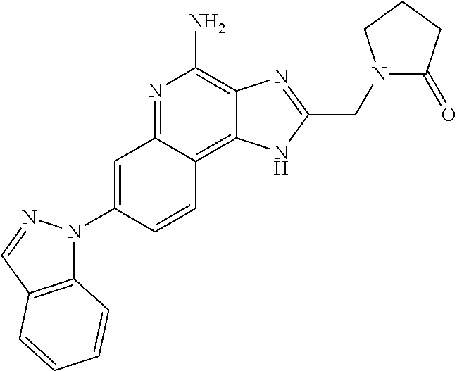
C1=C(N2C3=C(C=N2)C=CC=C3)C=CC2=C3C(=C(N)N=C12)N=C(CN1C(=O)CCC1)N3
